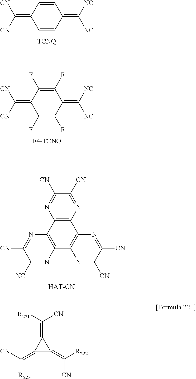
C1=CC(=C([CN])[CN])C=CC1=C([NC])[NC].C1(F)=C(F)C(=C([CN])[CN])C(F)=C(F)C1=C([NC])[NC].C12=C(N=C([NC])C([CN])=N1)C1=C(C3=C2N=C([CN])C([CN])=N3)N=C([CN])C([CN])=N1.C(=C1C(=C([R223])[CN])C1=C([CN])[R222])([CN])[R221]
